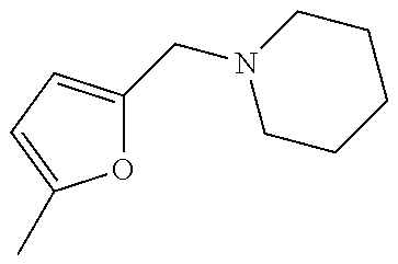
O1C(CN2CCCCC2)=CC=C1C
